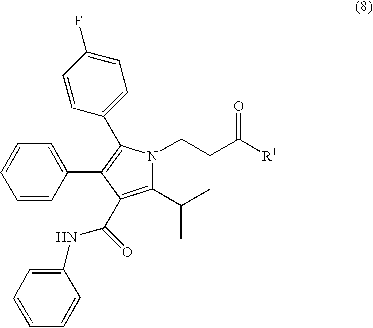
C1(C2=C(C3=CC=C(F)C=C3)N(CCC([R1])=O)C(C(C)C)=C2C(=O)NC2=CC=CC=C2)=CC=CC=C1
